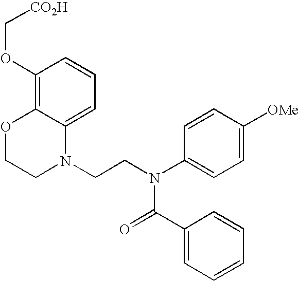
C1=C2C(=C(OC[CO2H])C=C1)OCCN2CCN(C1=CC=C([OMe])C=C1)C(=O)C1=CC=CC=C1
